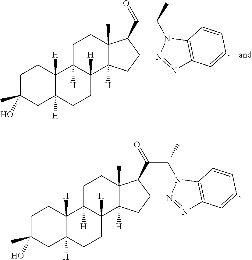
C1C(C)(O)CC2([H])C([H])(C1)C1([H])C([H])(CC2)C2([H])C(C)(CC1)C(C(=O)C(C)N1C3=C(N=N1)C=CC=C3)CC2.C1C(C)(O)CC2([H])C([H])(C1)C1([H])C([H])(CC2)C2([H])C(C)(CC1)C(C(=O)C(C)N1C3=C(N=N1)C=CC=C3)CC2
